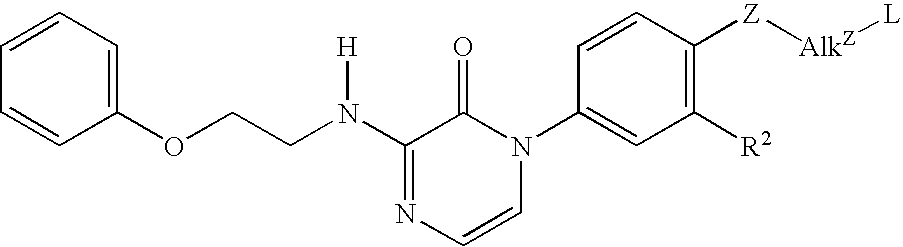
C1=CC=C(OCCN(C2=NC=CN(C3=CC([R2])=C([Z][AlkZ][L])C=C3)C2=O)[H])C=C1
